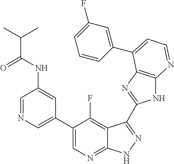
C1=NC=C(C2=CN=C3C(=C2F)C(C2=NC4=C(N2)N=CC=C4C2=CC(F)=CC=C2)=NN3)C=C1NC(C(C)C)=O
